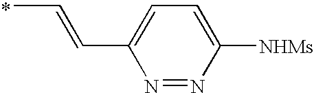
CC=CC1=CC=C([NHMs])N=N1
